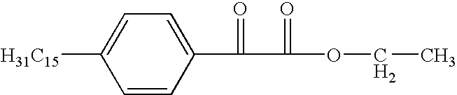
C1=CC([H31C15])=CC=C1C(=O)C(=O)OCC
